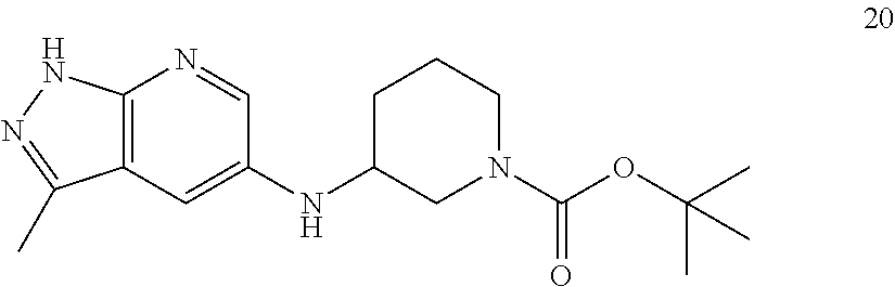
C12=C(C=C(NC3CN(C(OC(C)(C)C)=O)CCC3)C=N1)C(C)=NN2
